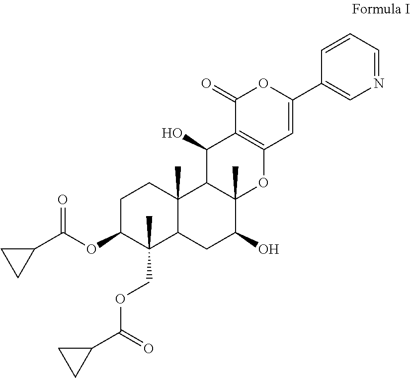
C1(C(OC2C(C)(COC(C3CC3)=O)C3C(C)(CC2)C2C(C)(C(O)C3)OC3=C(C2O)C(=O)OC(C2=CN=CC=C2)=C3)=O)CC1
